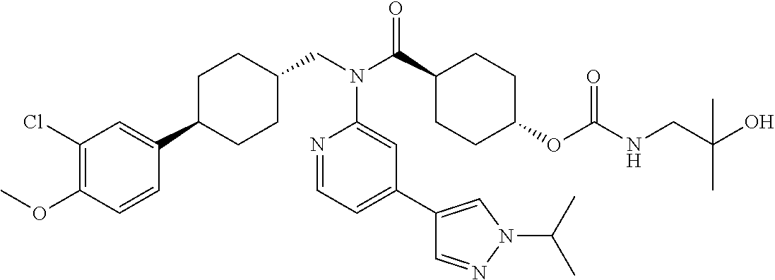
C1(Cl)=C(OC)C=CC(C2CCC(CN(C(C3CCC(OC(NCC(O)(C)C)=O)CC3)=O)C3=CC(C4=CN(C(C)C)N=C4)=CC=N3)CC2)=C1
